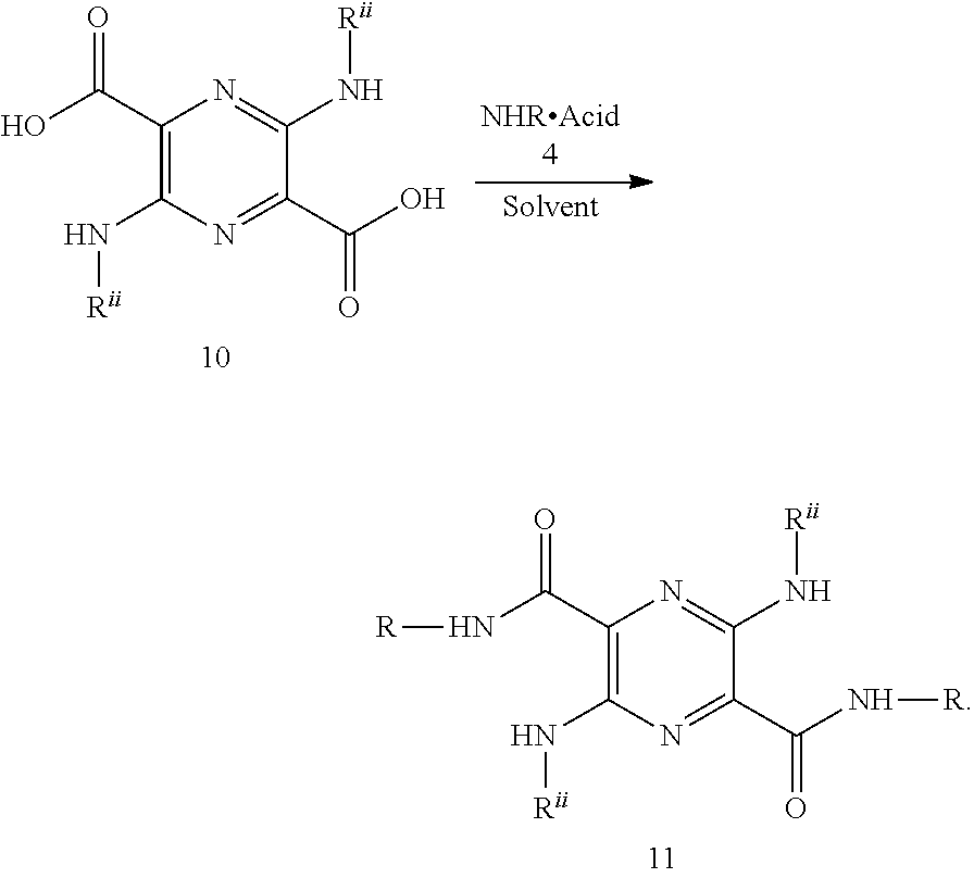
N(C(C1=C(N[Rii])N=C(C(=O)N[R])C(N[Rii])=N1)=O)[R].OC(C1=C(N[Rii])N=C(C(O)=O)C(N[Rii])=N1)=O
